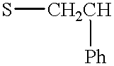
S[CH2CH][Ph]
